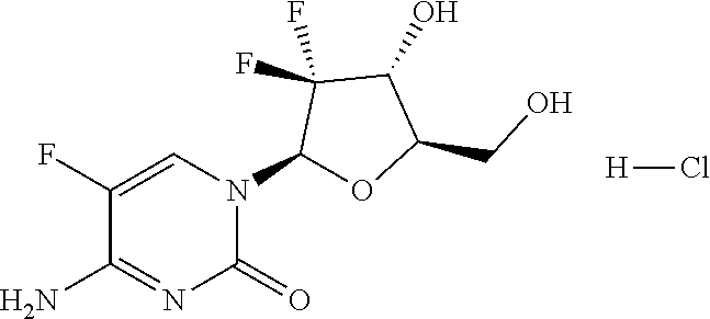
C1(F)=CN(C2OC(CO)C(O)C2(F)F)C(=O)N=C1N.[H]Cl
